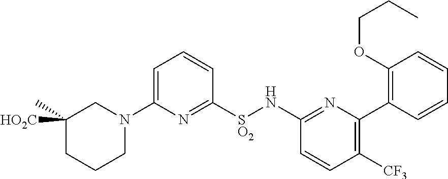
C1=C(N2CC(C)([HO2C])CCC2)N=C([SO2]NC2=NC(C3=C(OCCC)C=CC=C3)=C([CF3])C=C2)C=C1
